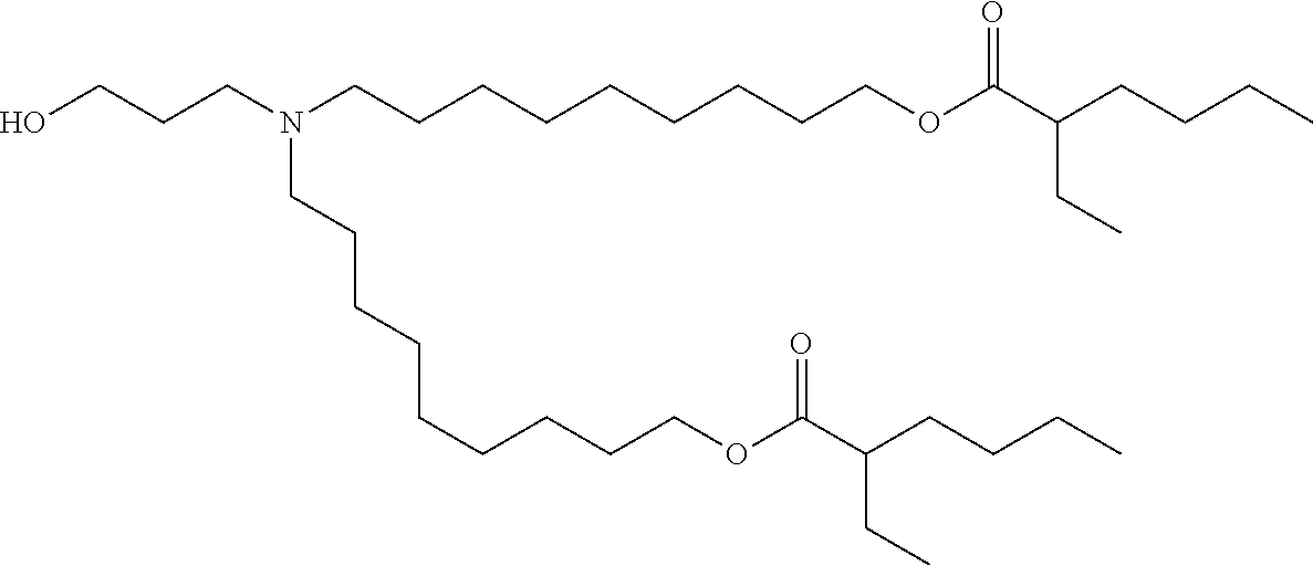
C(CCN(CCCCCCCCCOC(C(CCCC)CC)=O)CCCCCCCCCOC(C(CCCC)CC)=O)O
